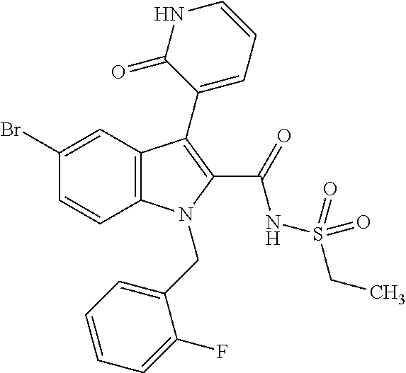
C12=C(C=C(Br)C=C1)C(C1=CC=CNC1=O)=C(C(=O)NS(CC)(=O)=O)N2CC1=CC=CC=C1F
